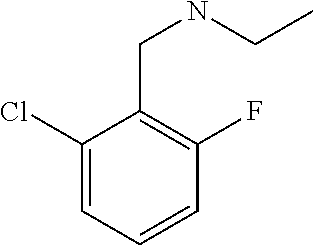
C1(Cl)=CC=CC(F)=C1CNCC
